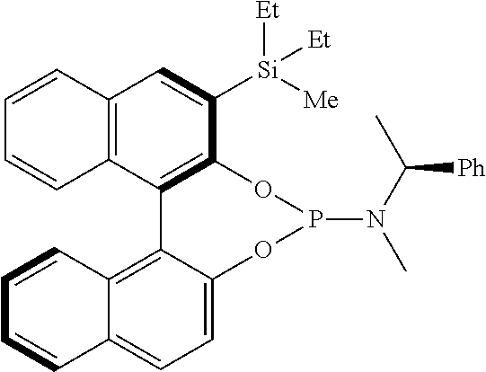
C12=C(C3=C(C([Si]([Me])([Et])[Et])=C1)OP(N(C(C)[Ph])C)OC1=CC=C4C(=C31)C=CC=C4)C=CC=C2
